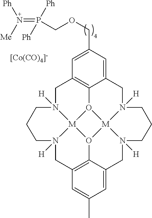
[[Co(CO)4]-].C1N2([H])[M]34O5C6=C1C=C(COCP(=N([Ph])[Me])([Ph])[Ph])C=C6CN1([H])[M]56O3C3=C(CN4([H])CCC2)C=C(C)C=C3CN6([H])CCC1
